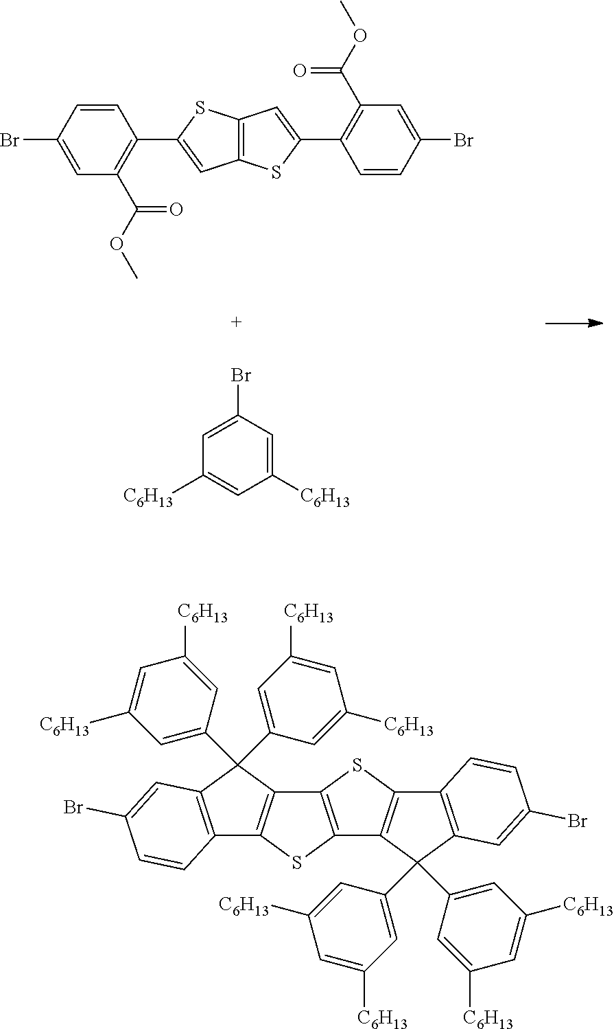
C12=C(SC(C3=C(C(OC)=O)C=C(Br)C=C3)=C1)C=C(C1=C(C(=O)OC)C=C(Br)C=C1)S2.C1([C6H13])=CC(Br)=CC([C6H13])=C1.C12=C(C(C3=CC([C6H13])=CC([C6H13])=C3)(C3=CC([C6H13])=CC([C6H13])=C3)C3=C1SC1=C3SC3=C1C(C1=CC([C6H13])=CC([C6H13])=C1)(C1=CC([C6H13])=CC([C6H13])=C1)C1=C3C=CC(Br)=C1)C=C(Br)C=C2
